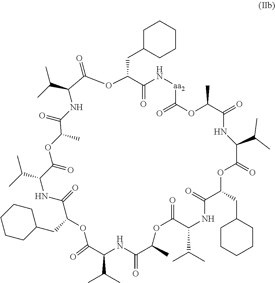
C1(=O)OC(CC2CCCCC2)C(=O)N[aa2]C(=O)OC(C)C(=O)NC(C(C)C)C(=O)OC(CC2CCCCC2)C(=O)NC(C(C)C)C(=O)OC(C)C(=O)NC(C(C)C)C(=O)OC(CC2CCCCC2)C(=O)NC(C(C)C)C(=O)OC(C)C(=O)NC1C(C)C
